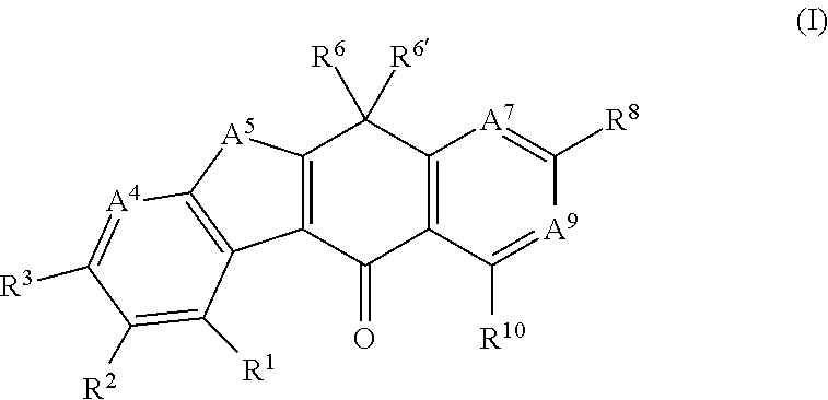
C12=C(C([R10])=[A9]C([R8])=[A7]1)C(=O)C1=C(C2([R6])[R6])[A5]C2=C1C([R1])=C([R2])C([R3])=[A4]2
